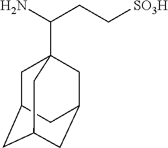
NC(CC[SO3H])C12CC3CC(CC(C1)C3)C2
